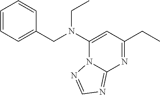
N(C1=CC(CC)=NC2=NC=NN12)(CC)CC1=CC=CC=C1
